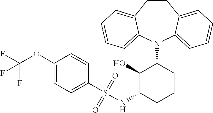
C1CC2=CC=CC=C2N(C2C(O)C(NS(C3=CC=C(OC(F)(F)F)C=C3)(=O)=O)CCC2)C2=CC=CC=C12
